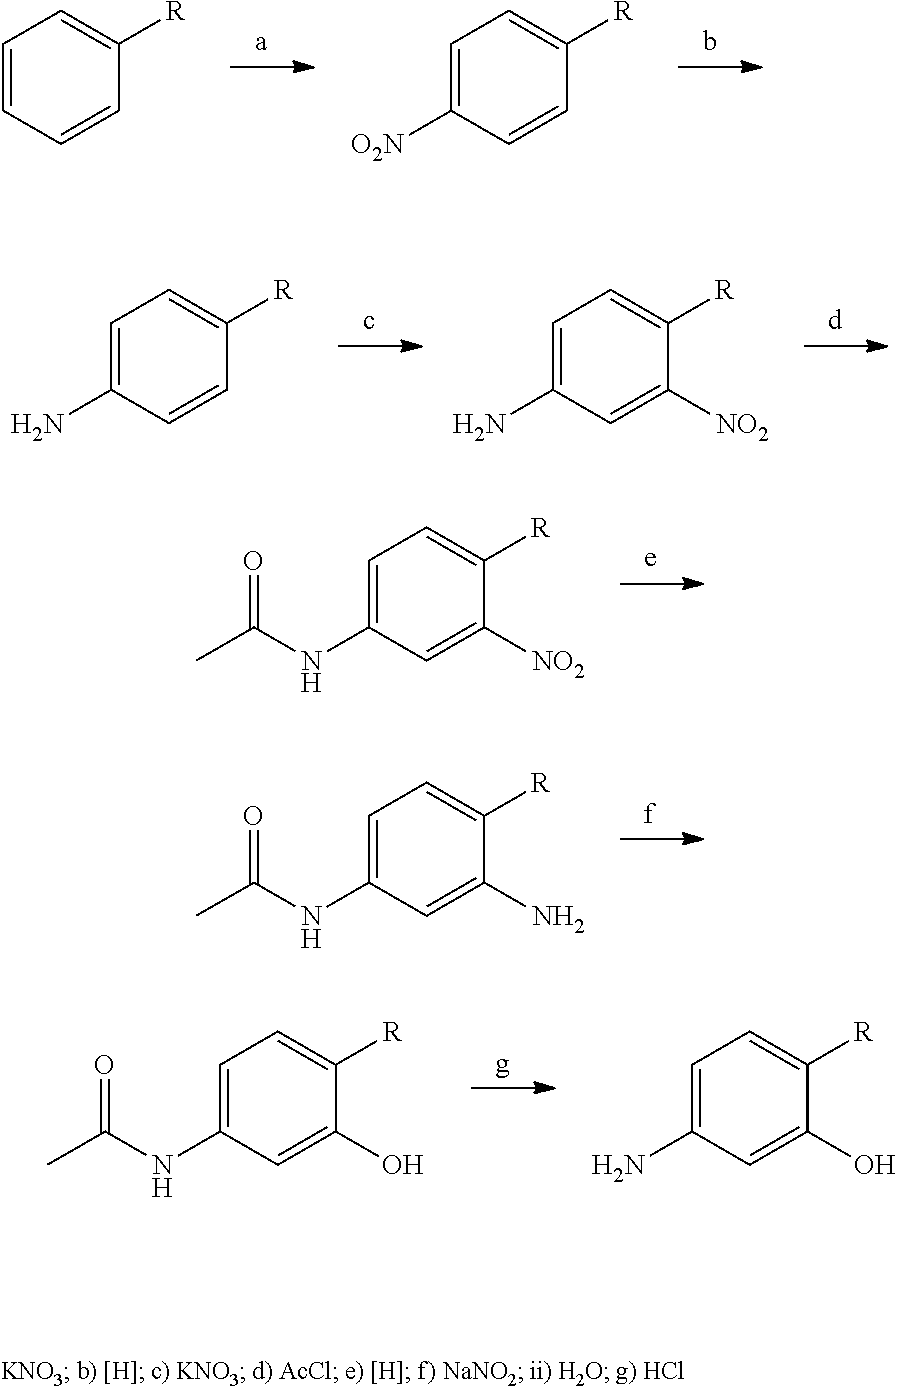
C1=CC=CC([R])=C1.C1=C([O2N])C=CC([R])=C1.C1=C(N)C=CC([R])=C1.C1=C(N)C=C([NO2])C([R])=C1.C1=C(NC(=O)C)C=C([NO2])C([R])=C1.C1=C(NC(=O)C)C=C(N)C([R])=C1.C1=C(NC(=O)C)C=C(O)C([R])=C1.C1=C(N)C=C(O)C([R])=C1
